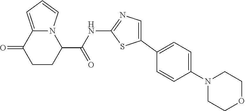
C1CC(C(NC2=NC=C(C3=CC=C(N4CCOCC4)C=C3)S2)=O)N2C(=CC=C2)C1=O
